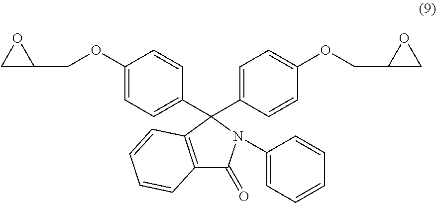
C12=C(C(C3=CC=C(OCC4CO4)C=C3)(C3=CC=C(OCC4CO4)C=C3)N(C3=CC=CC=C3)C1=O)C=CC=C2
